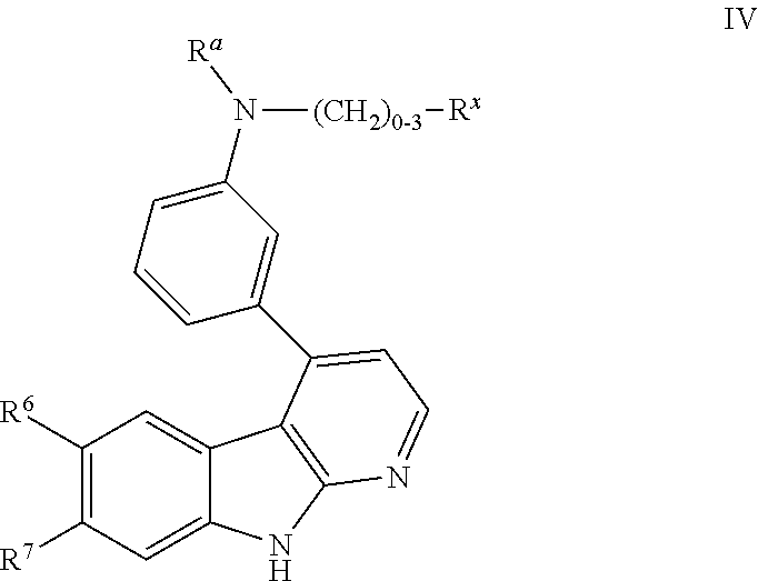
C1([R6])=C([R7])C=C2C(=C1)C1=C(N2)N=CC=C1C1=CC(N([(CH2)0-3][Rx])[Ra])=CC=C1
